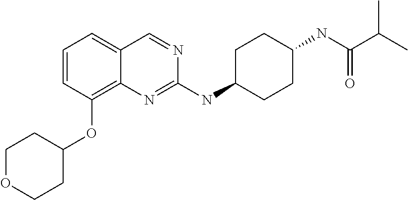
C1=CC=C2C(=C1OC1CCOCC1)N=C(NC1CCC(NC(C(C)C)=O)CC1)N=C2
